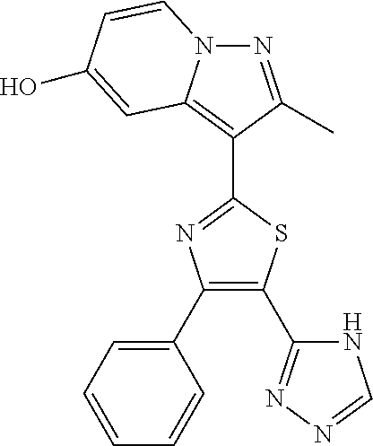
C1(C2=CC=CC=C2)=C(C2=NN=CN2)SC(C2=C3N(N=C2C)C=CC(O)=C3)=N1
